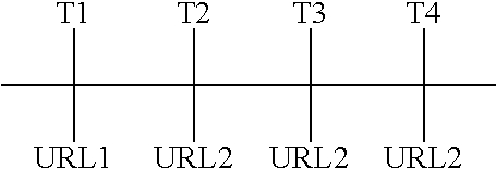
CC([T1])([URL1])C([T2])([URL2])C([T3])([URL2])C([T4])([URL2])C
